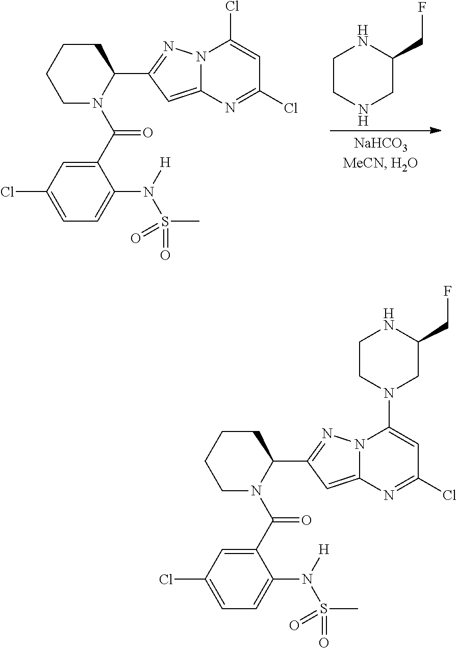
C1CCCC(C2=NN3C(=C2)N=C(Cl)C=C3Cl)N1C(C1=CC(Cl)=CC=C1N([H])S(C)(=O)=O)=O.C1CNCC(CF)N1.C1CCCC(C2=NN3C(=C2)N=C(Cl)C=C3N2CCNC(CF)C2)N1C(C1=CC(Cl)=CC=C1N([H])S(C)(=O)=O)=O
